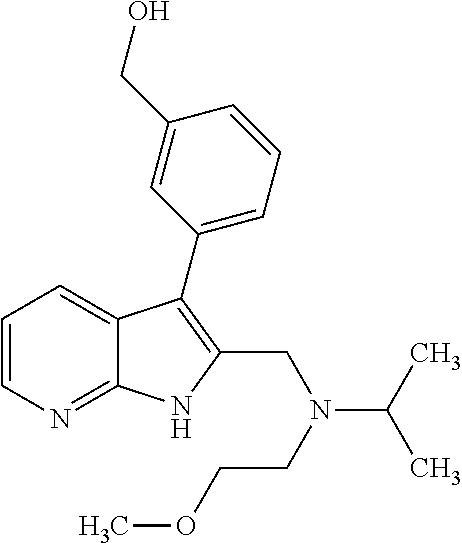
C1=CN=C2C(=C1)C(C1=CC=CC(CO)=C1)=C(CN(C(C)C)CCOC)N2
